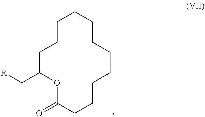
C1CCC(C[R])OC(=O)CCCCCCCC1
